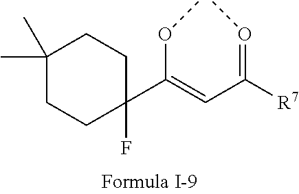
C1(C(=CC([R7])=OC)OC)(F)CCC(C)(C)CC1
